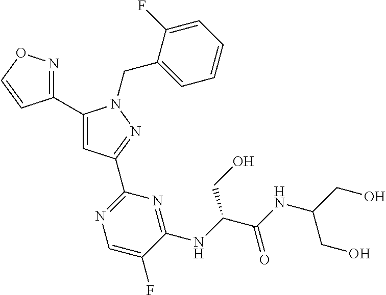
C1(C2=NOC=C2)=CC(C2=NC=C(F)C(NC(C(NC(CO)CO)=O)CO)=N2)=NN1CC1=CC=CC=C1F
